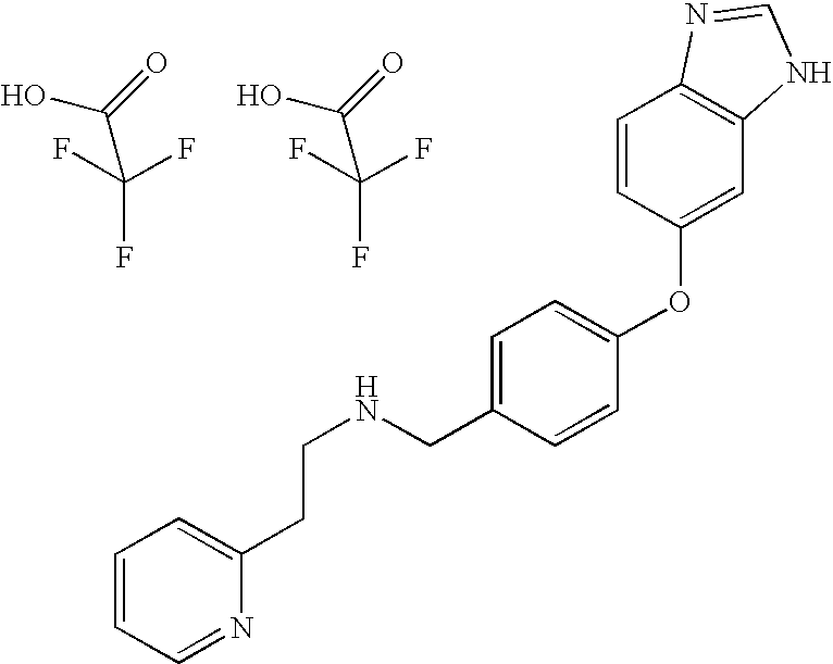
OC(=O)C(F)(F)F.N(CC1=CC=C(OC2=CC3=C(C=C2)N=CN3)C=C1)CCC1=CC=CC=N1.OC(=O)C(F)(F)F
